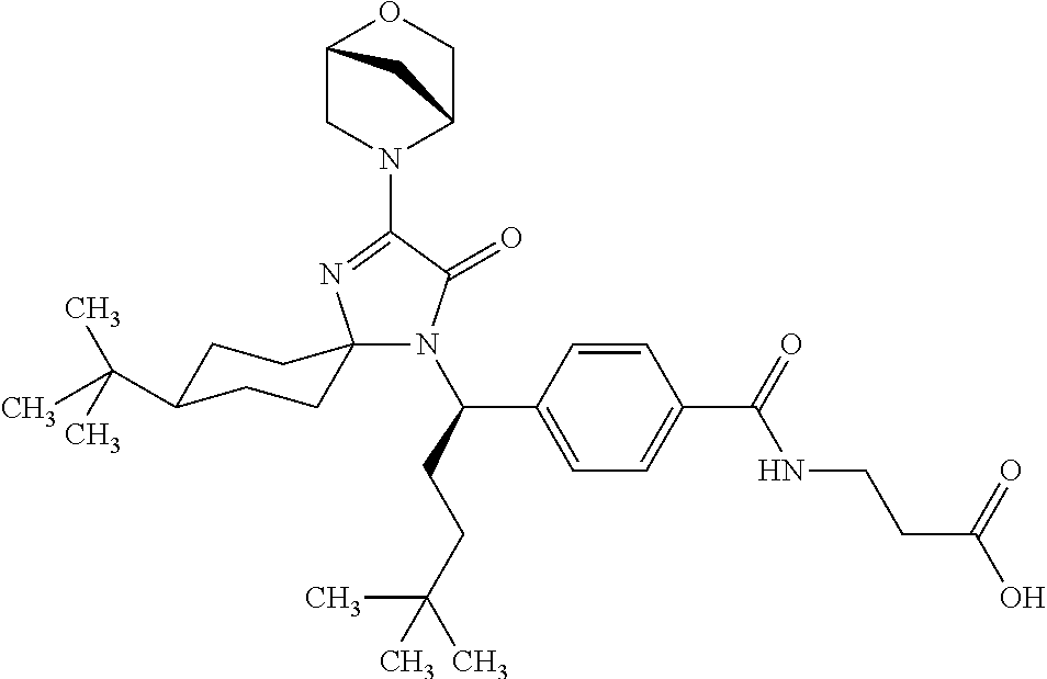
N1(C(CCC(C)(C)C)C2=CC=C(C(=O)NCCC(O)=O)C=C2)C(=O)C(N2C3COC(C2)C3)=NC12CCC(C(C)(C)C)CC2
